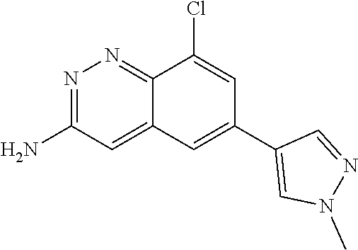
N1=C(N)C=C2C(=N1)C(Cl)=CC(C1=CN(C)N=C1)=C2
